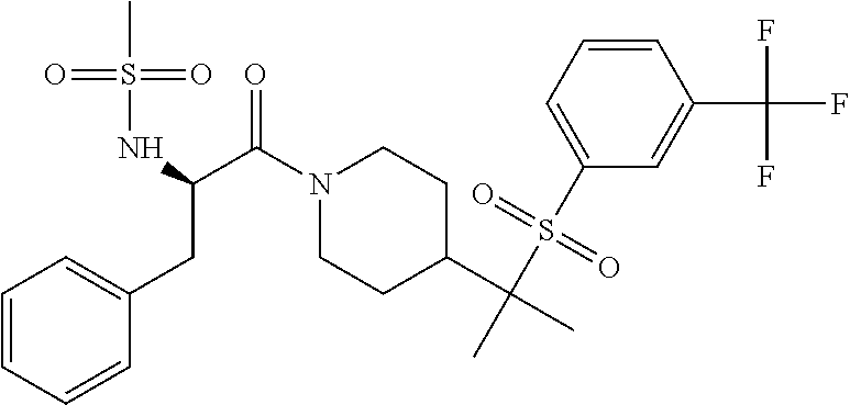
C(N1CCC(C(C)(S(C2=CC=CC(C(F)(F)F)=C2)(=O)=O)C)CC1)(=O)C(NS(C)(=O)=O)CC1=CC=CC=C1
